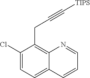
C1(Cl)=CC=C2C(=C1CC#C[TIPS])N=CC=C2
